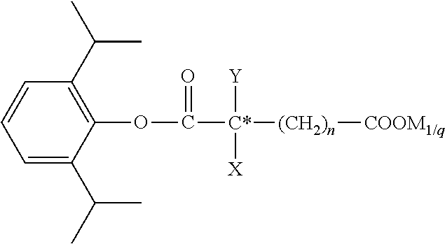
C1=C(C(C)C)C(OC([C*]([(CH2)n][COOM1/q])([Y])[X])=O)=C(C(C)C)C=C1
